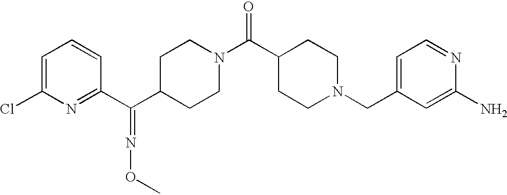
C1=C(Cl)N=C(C(C2CCN(C(C3CCN(CC4=CC=NC(N)=C4)CC3)=O)CC2)=NOC)C=C1
